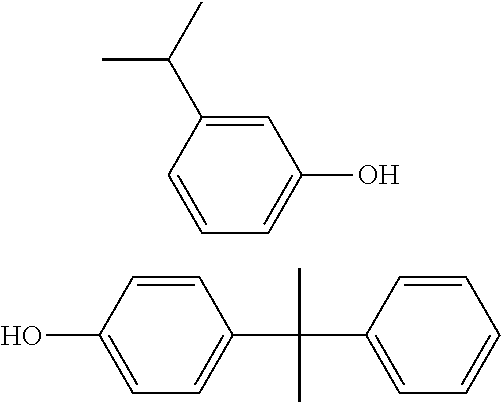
C1=C(C(C)C)C=CC=C1O.C1=CC(O)=CC=C1C(C1=CC=CC=C1)(C)C
